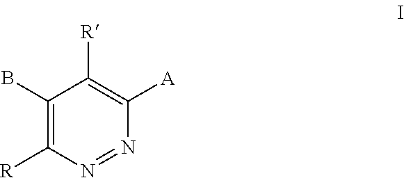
C1(B)=C([R])N=NC([A])=C1[R]
